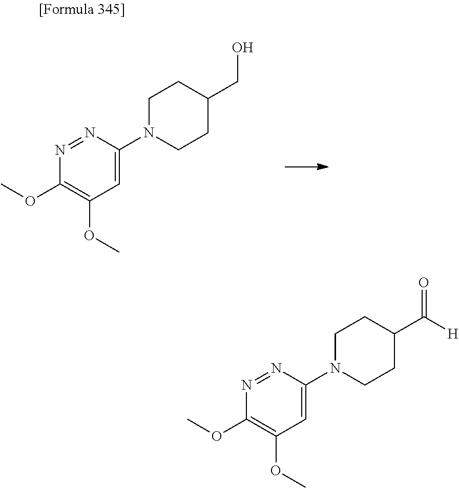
C1=C(N2CCC(CO)CC2)N=NC(OC)=C1OC.C1=C(N2CCC(C(=O)[H])CC2)N=NC(OC)=C1OC
